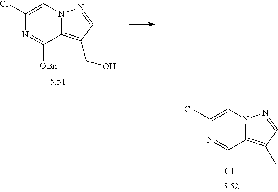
ClC1=CN2C(=C(CO)C=N2)C([OBn])=N1.ClC1=CN2C(=C(C)C=N2)C(O)=N1
